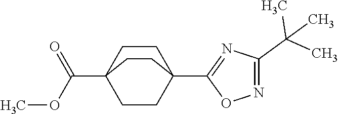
COC(C12CCC(C3=NC(C(C)(C)C)=NO3)(CC1)CC2)=O
